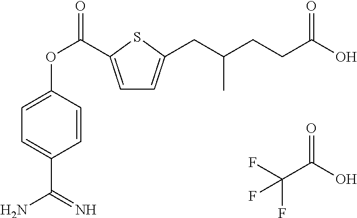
FC(C(O)=O)(F)F.C1=C(C(OC2=CC=C(C(=N)N)C=C2)=O)SC(CC(CCC(O)=O)C)=C1
